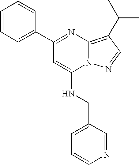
C1(C2=CC=CC=C2)=NC2=C(C(C)C)C=NN2C(NCC2=CC=CN=C2)=C1
